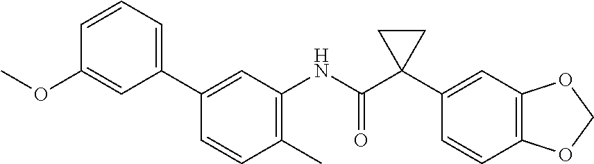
C1=CC(C)=C(NC(C2(C3=CC4=C(C=C3)OCO4)CC2)=O)C=C1C1=CC=CC(OC)=C1
